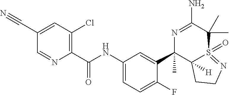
C(C1=CC(Cl)=C(C(NC2=CC=C(F)C(C3(C)C4([H])S(=O)(=NCC4)C(C)(C)C(N)=N3)=C2)=O)N=C1)#N
